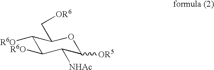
C1([R6O])C([R6O])C([NHAc])C([OR5])OC1C[OR6]
